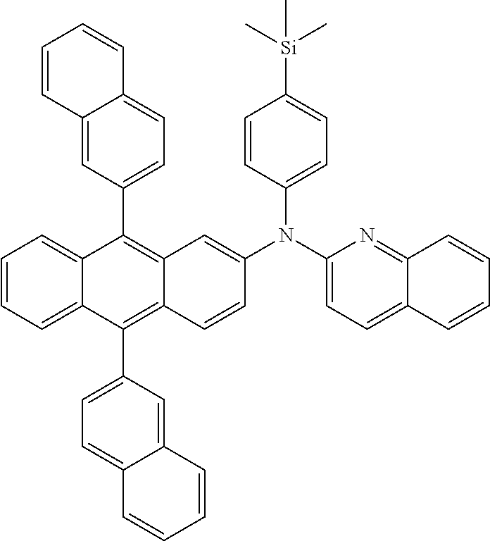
C1=CC=C2C(=C1)C(C1=CC=C3C(=C1)C=CC=C3)=C1C(=C2C2=CC=C3C(=C2)C=CC=C3)C=CC(N(C2=CC=C([Si](C)(C)C)C=C2)C2=CC=C3C(=N2)C=CC=C3)=C1
